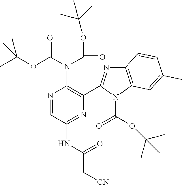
N1=CC(NC(=O)C[CN])=NC(C2=NC3=C(N2C(OC(C)(C)C)=O)C=C(C)C=C3)=C1N(C(OC(C)(C)C)=O)C(=O)OC(C)(C)C
